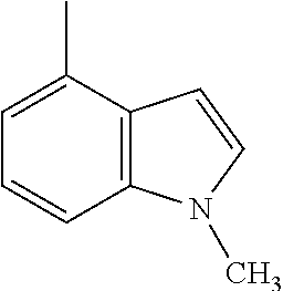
C12=C(C(C)=CC=C1)C=CN2C
